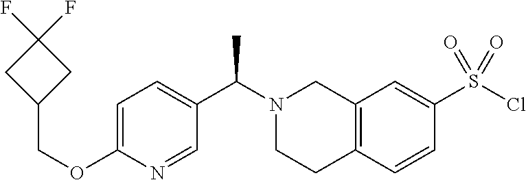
C1=C(OCC2CC(F)(F)C2)N=CC(C(N2CCC3=C(C2)C=C(S(Cl)(=O)=O)C=C3)C)=C1
